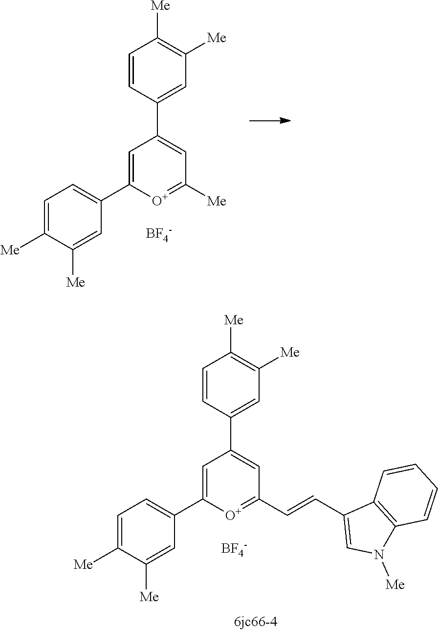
C1=CC(C2=CC([Me])=[O+]C(C3=CC=C([Me])C([Me])=C3)=C2)=CC([Me])=C1[Me].[BF4-].C1=CC(C2=CC(C=CC3=CN([Me])C4=C3C=CC=C4)=[O+]C(C3=CC=C([Me])C([Me])=C3)=C2)=CC([Me])=C1[Me].[BF4-]
